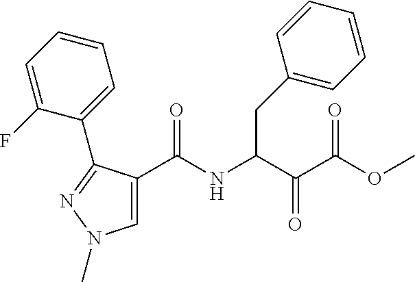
C1(C(NC(C(C(=O)OC)=O)CC2=CC=CC=C2)=O)=CN(C)N=C1C1=CC=CC=C1F
